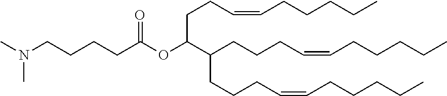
CN(CCCCC(OC(CCC=CCCCCC)C(CCCC=CCCCCC)CCCC=CCCCCC)=O)C
